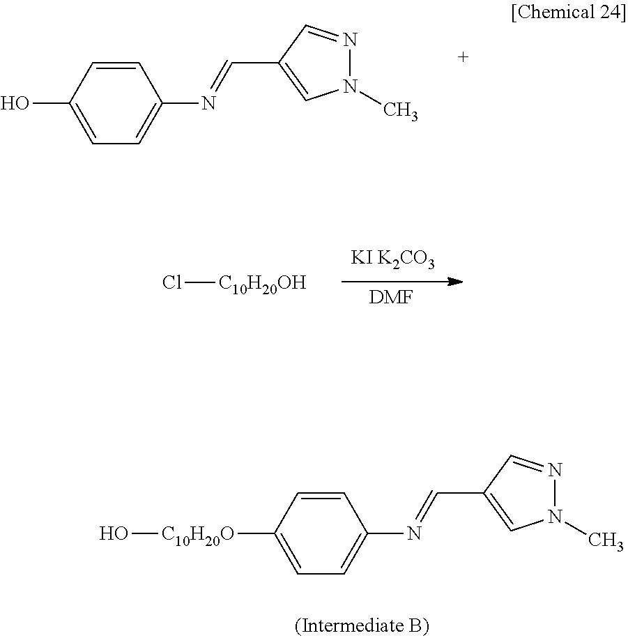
C1=CC(O)=CC=C1N=CC1=CN(C)N=C1.C1=CC([C10H20O]O)=CC=C1N=CC1=CN(C)N=C1.Cl[C10H20OH].[DMF].[KI K2CO3]
